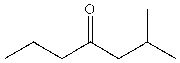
C(CC(CC(C)C)=O)C
